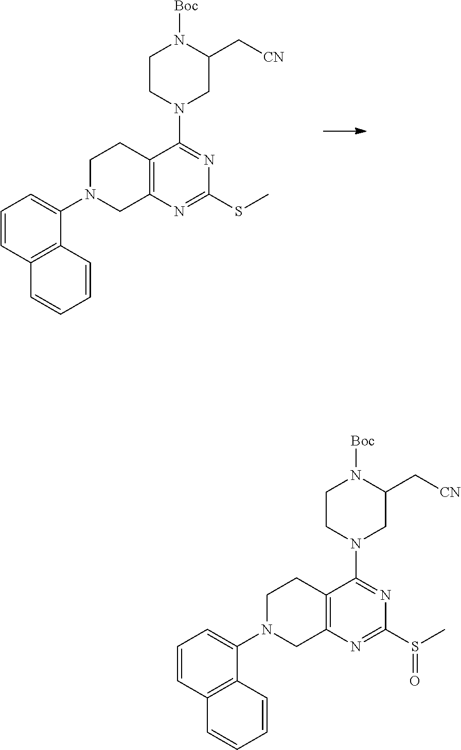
C1CN(C2=NC(SC)=NC3=C2CCN(C2=CC=CC4=C2C=CC=C4)C3)CC(C[CN])N1[Boc].C1CN(C2=NC(S(C)=O)=NC3=C2CCN(C2=CC=CC4=C2C=CC=C4)C3)CC(C[CN])N1[Boc]
